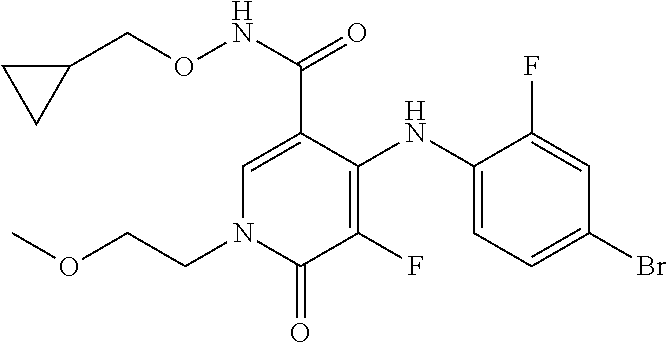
C1=C(C(NOCC2CC2)=O)C(NC2=CC=C(Br)C=C2F)=C(F)C(=O)N1CCOC
